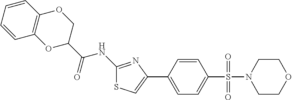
C1(NC(C2OC3=C(C=CC=C3)OC2)=O)=NC(C2=CC=C(S(=O)(=O)N3CCOCC3)C=C2)=CS1
